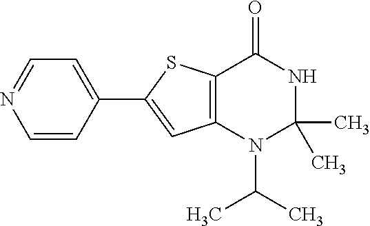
C1(C2=CC3=C(S2)C(=O)NC(C)(C)N3C(C)C)=CC=NC=C1
